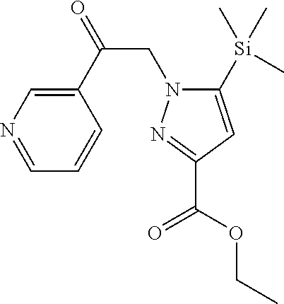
C1(C(=O)CN2C([Si](C)(C)C)=CC(C(=O)OCC)=N2)=CN=CC=C1
